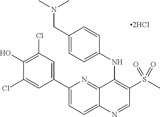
C1(C2=CC(Cl)=C(O)C(Cl)=C2)=CC=C2C(=N1)C(NC1=CC=C(CN(C)C)C=C1)=C(S(C)(=O)=O)C=N2
